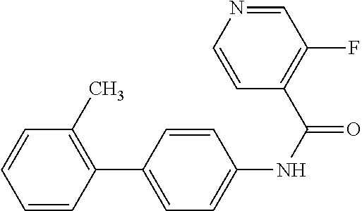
C1=CC(C2=CC=C(NC(=O)C3=C(F)C=NC=C3)C=C2)=C(C)C=C1
